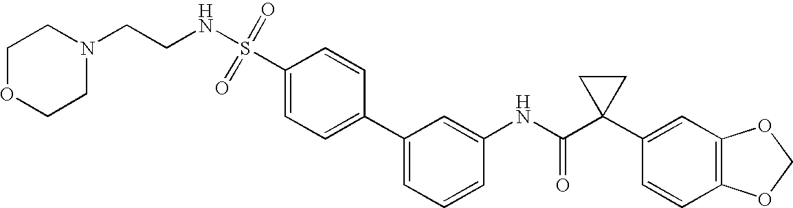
C1(C2=CC=CC(NC(C3(C4=CC5=C(C=C4)OCO5)CC3)=O)=C2)=CC=C(S(=O)(=O)NCCN2CCOCC2)C=C1
